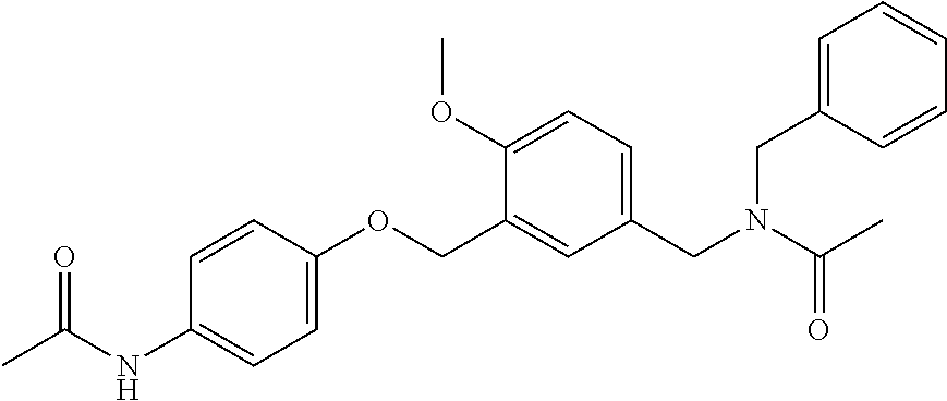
C1(NC(C)=O)=CC=C(OCC2=CC(CN(C(C)=O)CC3=CC=CC=C3)=CC=C2OC)C=C1
